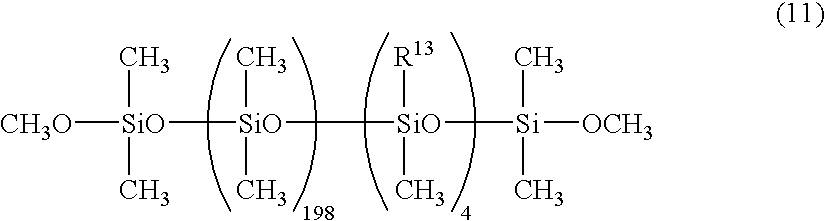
[CH3O][SiO](C)(C)[SiO](C)(C)[SiO]([Si](C)(C)[OCH3])([R13])C
